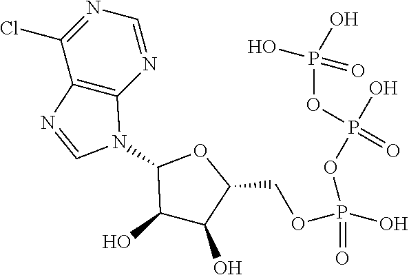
C12=C(N=CN=C1Cl)N(C1C(O)C(O)C(COP(O)(=O)OP(O)(=O)OP(O)(=O)O)O1)C=N2
